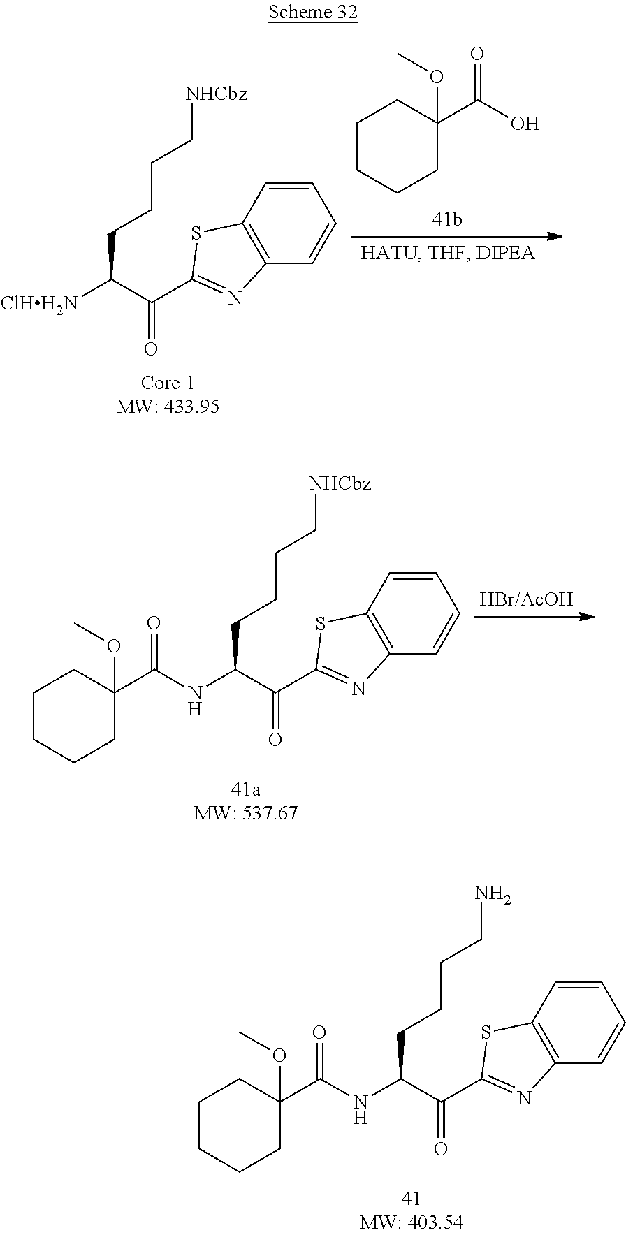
C1=CC=CC2=C1SC(C(=O)C(NC(C1(OC)CCCCC1)=O)CCCC[NHCbz])=N2.C1=CC=CC2=C1SC(C(=O)C(NC(C1(OC)CCCCC1)=O)CCCCN)=N2.C1=CC=CC2=C1SC(C(=O)C([ClHH2N])CCCC[NHCbz])=N2.C1CCCC(C(O)=O)(OC)C1
